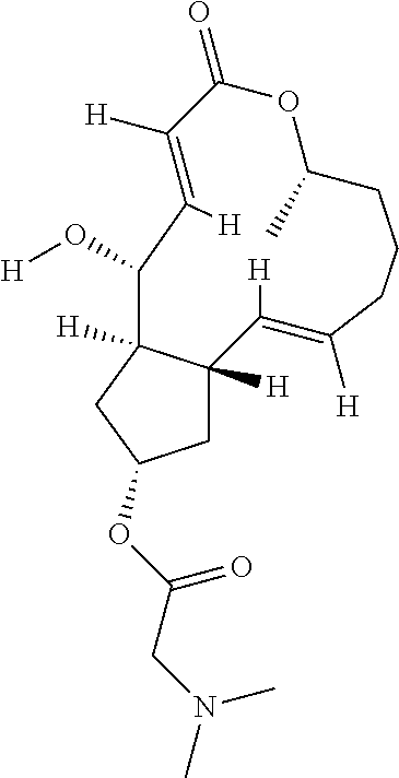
C1C2([H])C([H])(CC1OC(CN(C)C)=O)C(O[H])C([H])=C([H])C(=O)OC(C)CCCC([H])=C2[H]
